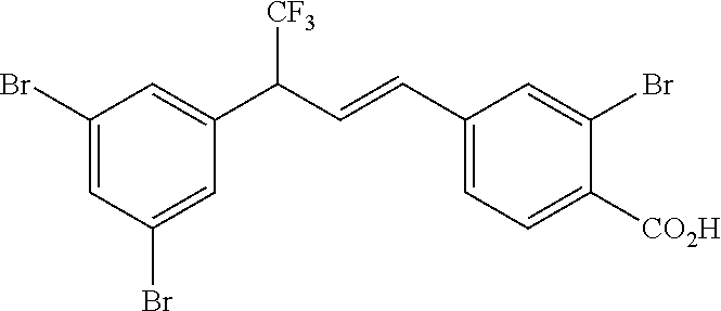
C1(Br)=CC(Br)=CC(C([CF3])C=CC2=CC=C([CO2H])C(Br)=C2)=C1
